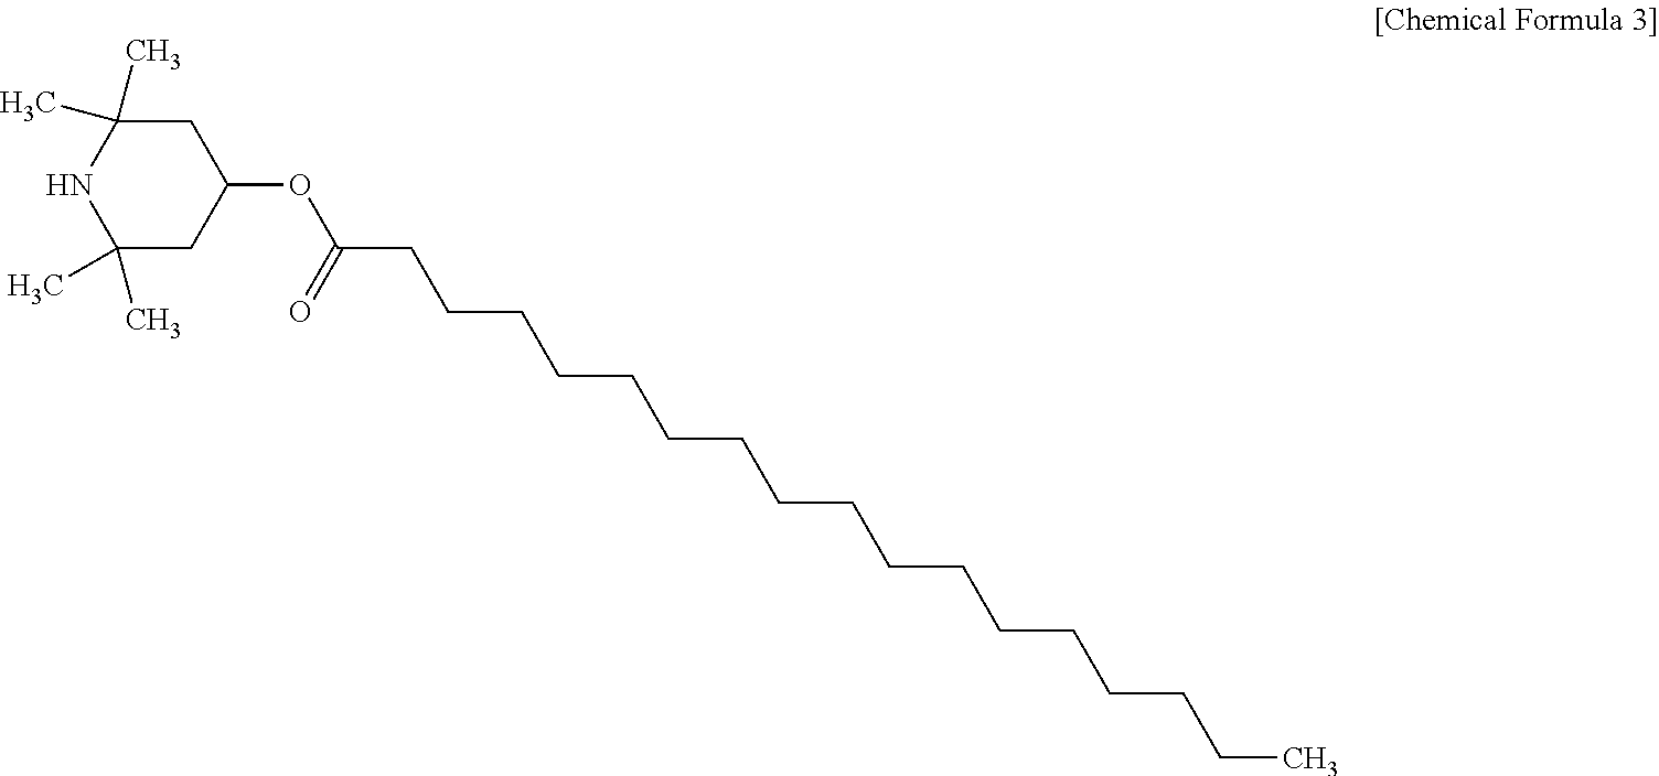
C1(C)(C)CC(OC(CCCCCCCCCCCCCCCCC)=O)CC(C)(C)N1
